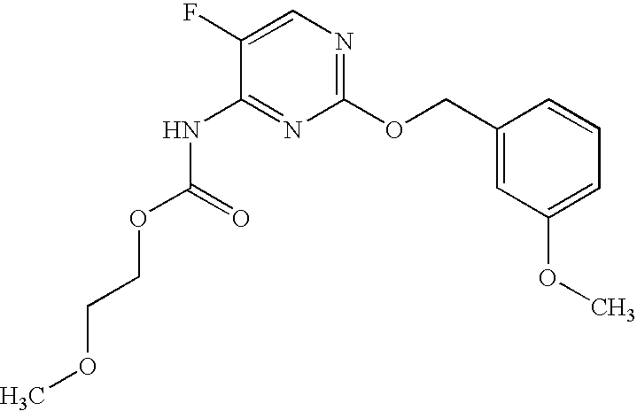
C1(F)=CN=C(OCC2=CC(OC)=CC=C2)N=C1NC(OCCOC)=O
